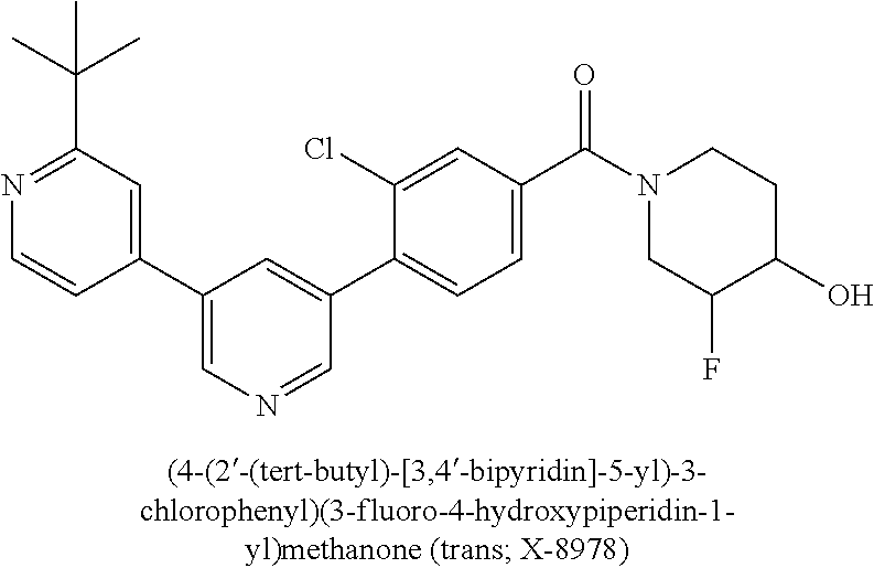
C1(C2=CN=CC(C3=CC=C(C(=O)N4CC(F)C(O)CC4)C=C3Cl)=C2)=CC(C(C)(C)C)=NC=C1
